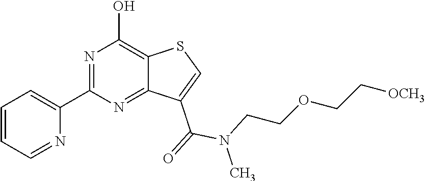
N1=C(C2=CC=CC=N2)N=C2C(=C1O)SC=C2C(=O)N(CCOCC[OCH3])C
